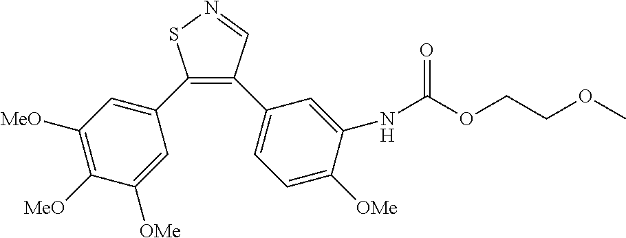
C1(C2=CC([MeO])=C([MeO])C([OMe])=C2)=C(C2=CC=C([OMe])C(NC(OCCOC)=O)=C2)C=NS1
